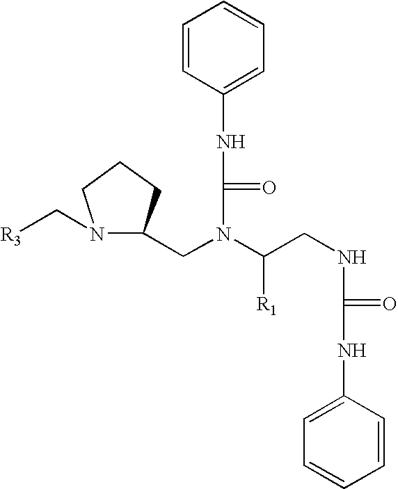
N1(C[R3])C(CN(C(CNC(NC2=CC=CC=C2)=O)[R1])C(=O)NC2=CC=CC=C2)CCC1
